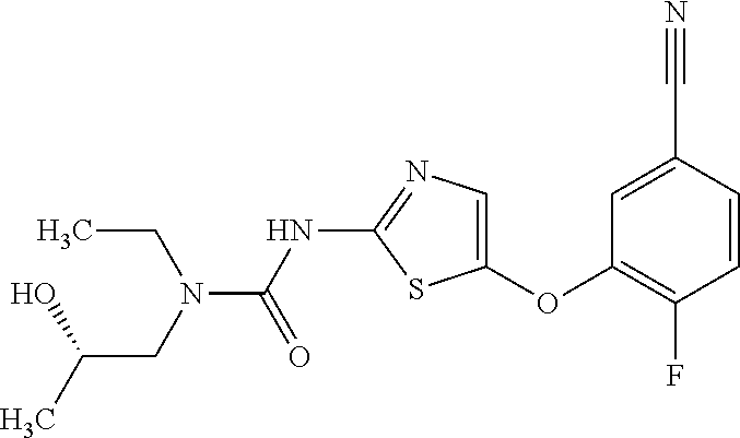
O(C1=CN=C(NC(=O)N(CC)CC(O)C)S1)C1=C(F)C=CC(C#N)=C1
